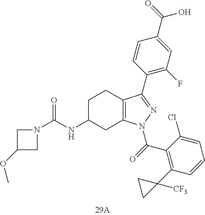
C12=C(CCC(NC(N3CC(OC)C3)=O)C1)C(C1=C(F)C=C(C(=O)O)C=C1)=NN2C(=O)C1=C(C2([CF3])CC2)C=CC=C1Cl
